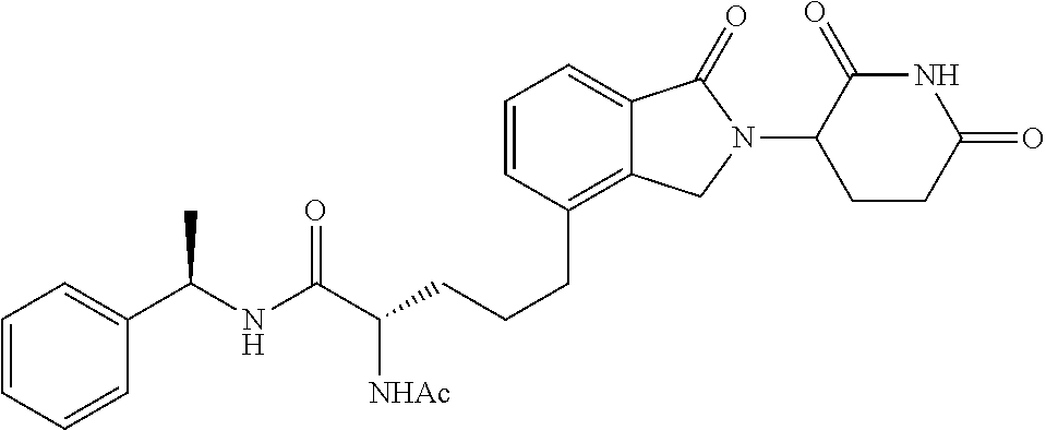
C(CC1=C2C(=CC=C1)C(=O)N(C1C(=O)NC(=O)CC1)C2)CC(C(NC(C1=CC=CC=C1)C)=O)[NHAc]
